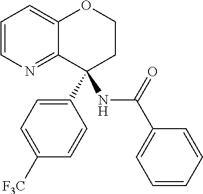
C1=CN=C2C(=C1)OCCC2(C1=CC=C([F3C])C=C1)NC(C1=CC=CC=C1)=O
